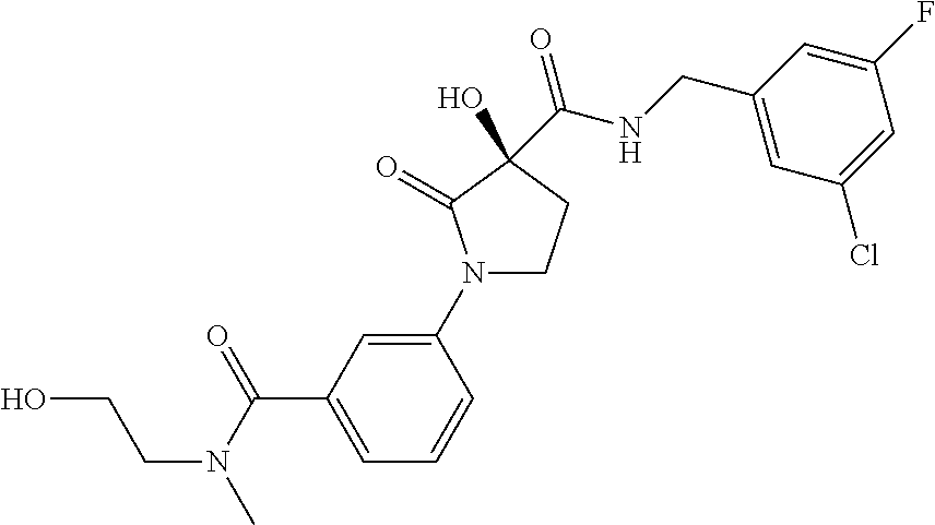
N1(C2=CC(C(=O)N(C)CCO)=CC=C2)CCC(O)(C(=O)NCC2=CC(Cl)=CC(F)=C2)C1=O
